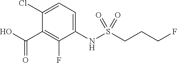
C1(Cl)=CC=C(NS(CCCF)(=O)=O)C(F)=C1C(O)=O
